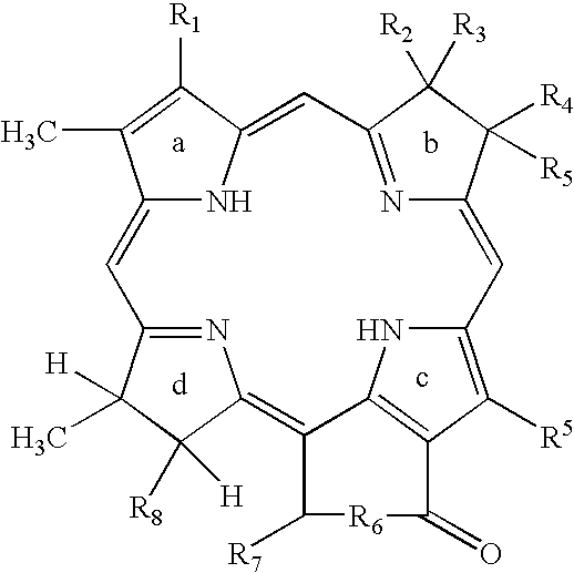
C12=CC3=NC(=C4C5=C(C([R5])=C(N5)C=C5N=C(C=C(N1)C([R1])=C2C)C([R2])([R3])C5([R4])[R5])C(=O)[R6]C4[R7])C([R8])([H])C3([H])C
